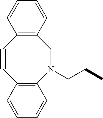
C1=CC2=C(C=C1)CN(CCC)C1=C(C#C2)C=CC=C1
